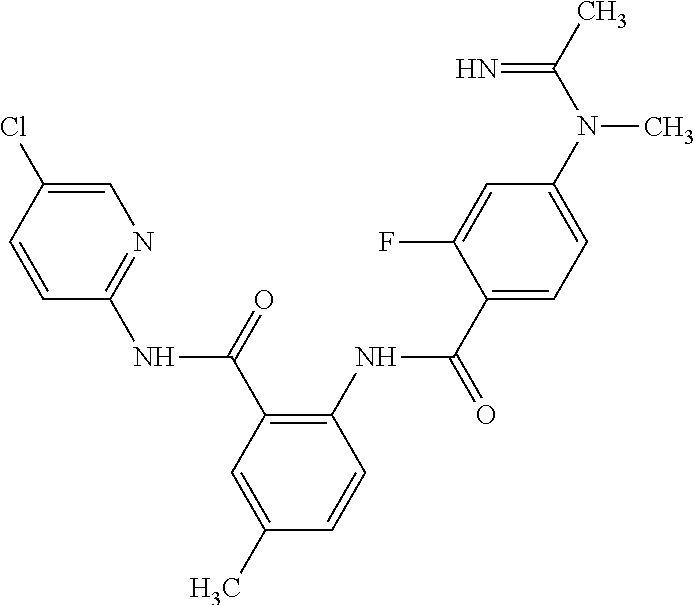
C1=C(Cl)C=CC(NC(=O)C2=C(NC(=O)C3=CC=C(N(C(C)=N)C)C=C3F)C=CC(C)=C2)=N1
